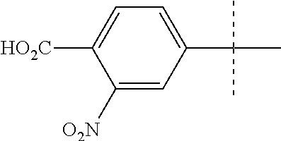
C1(C(C)(C)C)=CC=C([HO2C])C([O2N])=C1
